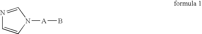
N1=CN([A]B)C=C1
